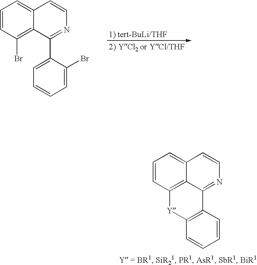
C1=CC(Br)=C2C(=C1)C=CN=C2C1=CC=CC=C1Br.C1=CC2=C3C(=C1)C=CN=C3C1=C([Y]2)C=CC=C1
